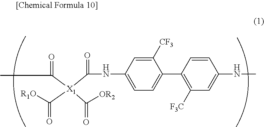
C1(C2=C([F3C])C=C(NC)C=C2)=CC=C(NC(=O)[X1](C(=O)C)(C([OR2])=O)C([R1O])=O)C=C1[CF3]
